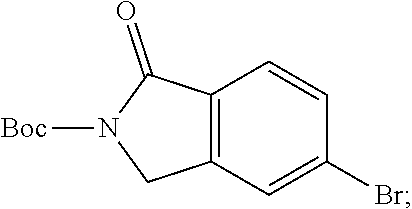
C12=C(C=CC(Br)=C1)C(=O)N([Boc])C2
